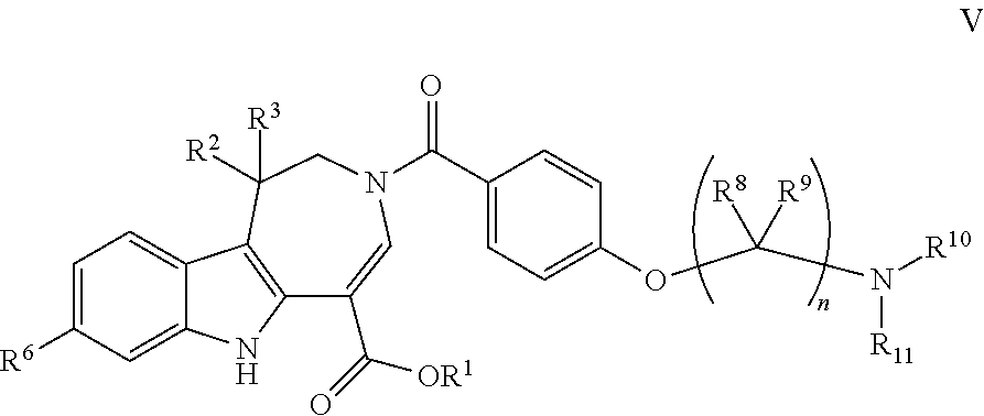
C1=C2C(=CC=C1[R6])C1=C(N2)C(C(=O)[OR1])=CN(C(C2=CC=C(OC(N([R10])[R11])([R8])[R9])C=C2)=O)CC1([R3])[R2]
